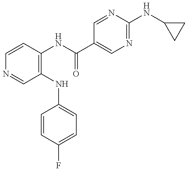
C1=CC(NC(=O)C2=CN=C(NC3CC3)N=C2)=C(NC2=CC=C(F)C=C2)C=N1
